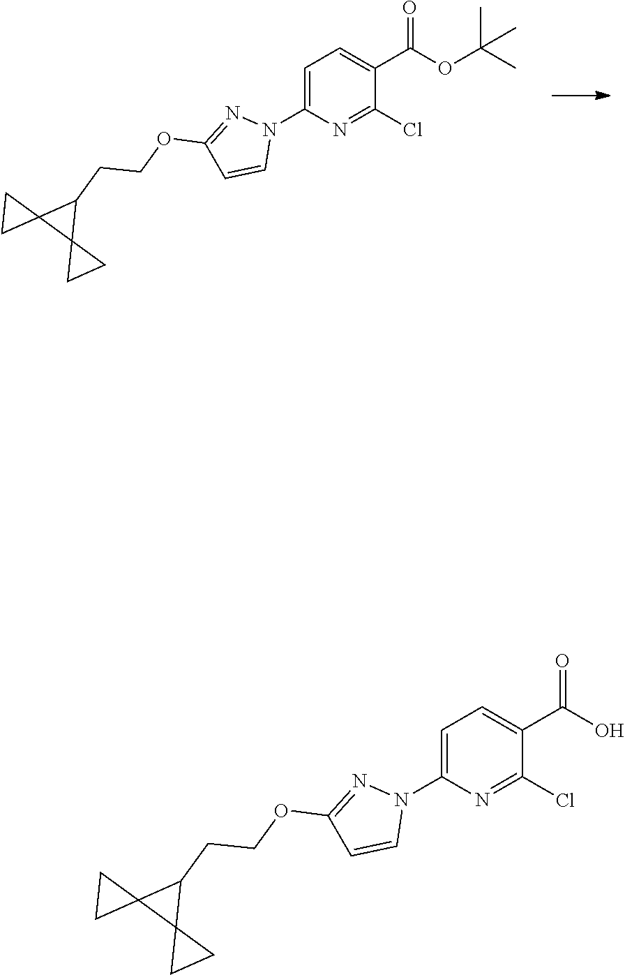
C1=C(N2N=C(OCCC3C4(C35CC5)CC4)C=C2)N=C(Cl)C(C(O)=O)=C1.C1=C(N2N=C(OCCC3C4(C35CC5)CC4)C=C2)N=C(Cl)C(C(OC(C)(C)C)=O)=C1
